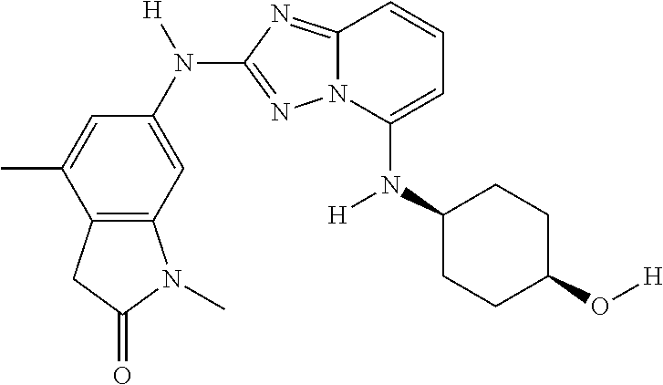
C12=C(C=C(N([H])C3=NN4C(=N3)C=CC=C4N(C3CCC(O[H])CC3)[H])C=C1C)N(C)C(=O)C2
